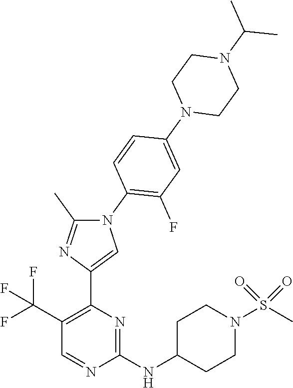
N1(C2=C(F)C=C(N3CCN(C(C)C)CC3)C=C2)C(C)=NC(C2=C(C(F)(F)F)C=NC(NC3CCN(S(C)(=O)=O)CC3)=N2)=C1
